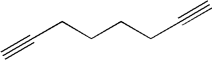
C#CCCCCC#C
